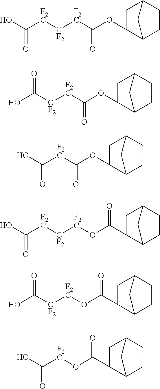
OC([F2C][CF2][F2C]C(OC1CC2CCC1C2)=O)=O.C([CF2][F2C]C(OC1CC2CCC1C2)=O)(O)=O.OC([F2C][CF2][F2C]OC(C1CC2CCC1C2)=O)=O.C([CF2][F2C]OC(C1CC2CCC1C2)=O)(O)=O.OC([F2C]OC(C1CC2CCC1C2)=O)=O.OC([F2C]C(OC1CC2CCC1C2)=O)=O
